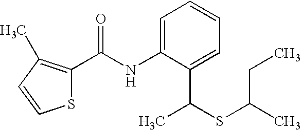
S1C(C(NC2=CC=CC=C2C(SC(C)CC)C)=O)=C(C)C=C1
